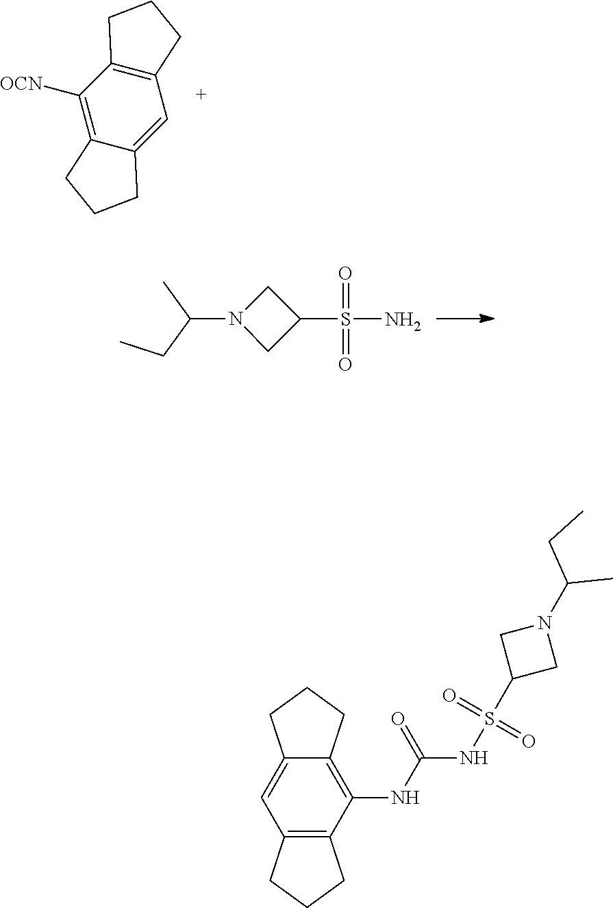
C1([OCN])=C2C(=CC3=C1CCC3)CCC2.C(N1CC(S(N)(=O)=O)C1)(C)CC.C12=C(NC(=O)NS(C3CN(C(C)CC)C3)(=O)=O)C3=C(C=C1CCC2)CCC3
